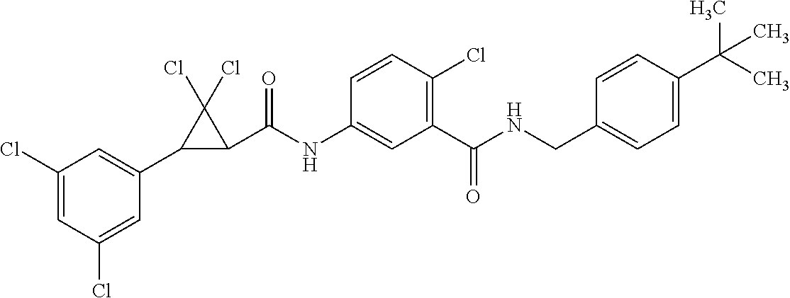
C1(Cl)=CC(Cl)=CC(C2C(C(NC3=CC(C(NCC4=CC=C(C(C)(C)C)C=C4)=O)=C(Cl)C=C3)=O)C2(Cl)Cl)=C1
